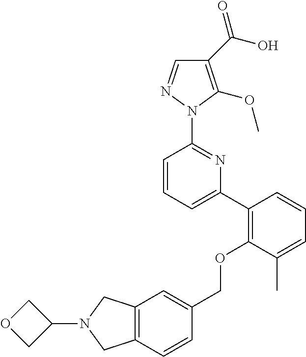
C1(C(O)=O)=C(OC)N(C2=NC(C3=C(OCC4=CC5=C(C=C4)CN(C4COC4)C5)C(C)=CC=C3)=CC=C2)N=C1
